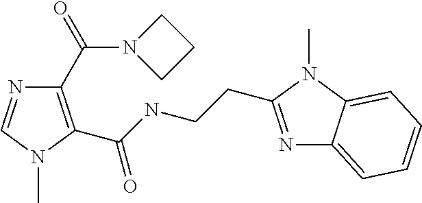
C1(C(N2CCC2)=O)=C(C(NCCC2=NC3=CC=CC=C3N2C)=O)N(C)C=N1
